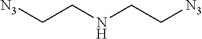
[N3]CCNCC[N3]
